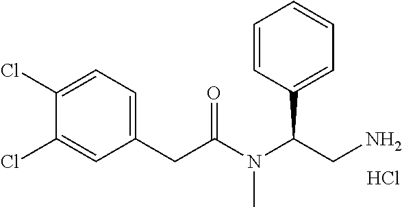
C1=CC(C(CN)N(C(CC2=CC=C(Cl)C(Cl)=C2)=O)C)=CC=C1.Cl
